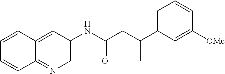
C1=C(NC(CC(C2=CC=CC([OMe])=C2)C)=O)C=C2C(=N1)C=CC=C2
